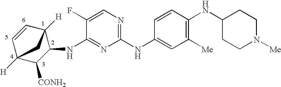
C1(NC2=CC([Me])=C(NC3CCN([Me])CC3)C=C2)=NC=C(F)C(NC2C3([H])C=CC([H])(C2[CONH2])C3)=N1
